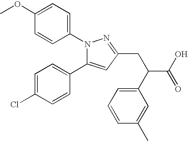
C1=C(OC)C=CC(N2C(C3=CC=C(Cl)C=C3)=CC(CC(C3=CC=CC(C)=C3)C(O)=O)=N2)=C1
